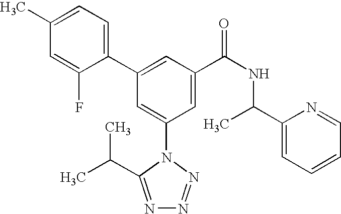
C1(C2=CC(C(NC(C3=CC=CC=N3)C)=O)=CC(N3C(C(C)C)=NN=N3)=C2)=CC=C(C)C=C1F
